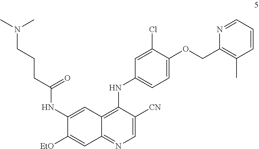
C1(NC2=CC=C(OCC3=C(C)C=CC=N3)C(Cl)=C2)=C2C(=NC=C1[CN])C=C([EtO])C(NC(CCCN(C)C)=O)=C2
